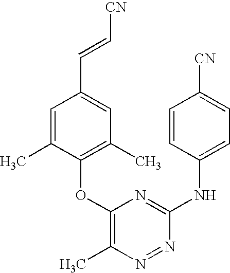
C1=C(C)C(OC2=C(C)N=NC(NC3=CC=C([CN])C=C3)=N2)=C(C)C=C1C=C[CN]
